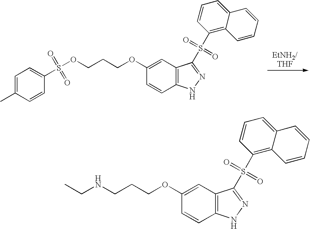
C1=C(C)C=CC(S(OCCCOC2=CC3=C(C=C2)NN=C3S(C2=C3C(=CC=C2)C=CC=C3)(=O)=O)(=O)=O)=C1.C(NCCCOC1=CC2=C(C=C1)NN=C2S(C1=C2C(=CC=C1)C=CC=C2)(=O)=O)C
